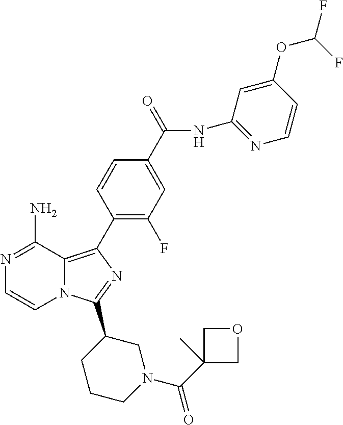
N12C(=C(C3=C(F)C=C(C(=O)NC4=NC=CC(OC(F)F)=C4)C=C3)N=C1C1CCCN(C(C3(C)COC3)=O)C1)C(N)=NC=C2
